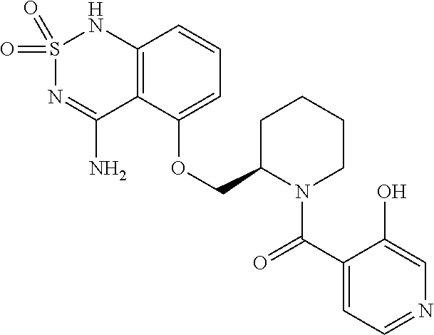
C12=C(C(OCC3N(C(C4=CC=NC=C4O)=O)CCCC3)=CC=C1)C(N)=NS(=O)(=O)N2
